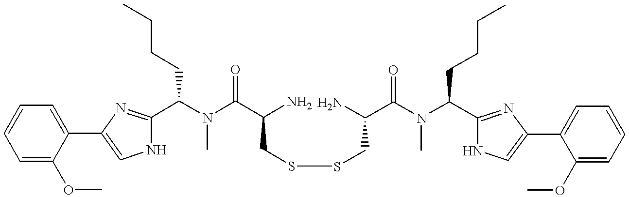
C1=C(OC)C(C2=CNC(C(N(C(C(N)CSSCC(C(N(C(C3=NC(C4=CC=CC=C4OC)=CN3)CCCC)C)=O)N)=O)C)CCCC)=N2)=CC=C1
